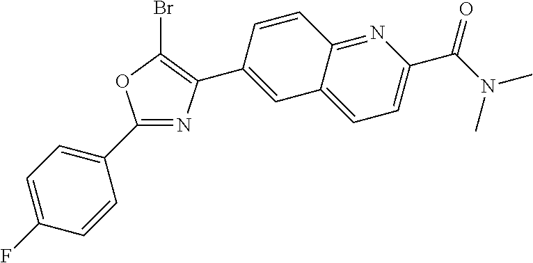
C1(C2=CC=C(F)C=C2)=NC(C2=CC3=CC=C(C(N(C)C)=O)N=C3C=C2)=C(Br)O1
